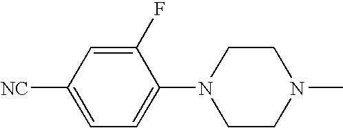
C1(F)=CC([NC])=CC=C1N1CCN(C)CC1
